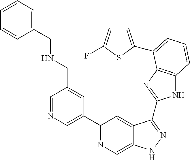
C1=NC=C(C2=NC=C3C(=C2)C(C2=NC4=C(N2)C=CC=C4C2=CC=C(F)S2)=NN3)C=C1CNCC1=CC=CC=C1
